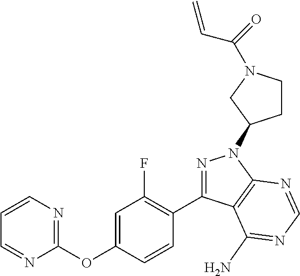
C1(OC2=CC(F)=C(C3=NN(C4CCN(C(=O)C=C)C4)C4=C3C(N)=NC=N4)C=C2)=NC=CC=N1
